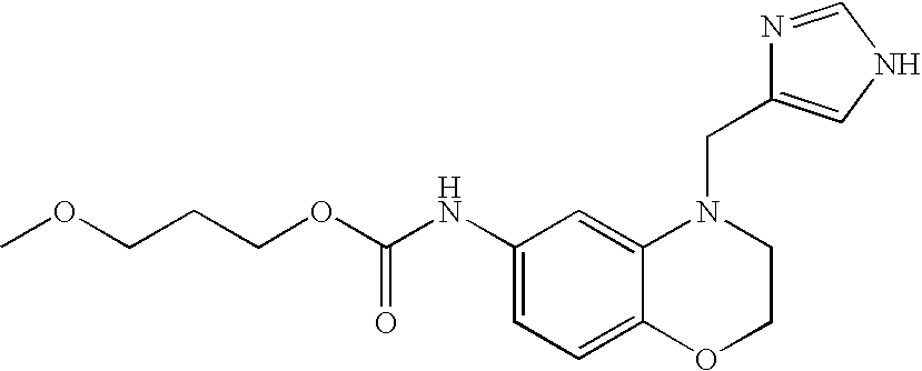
C1(NC(OCCCOC)=O)=CC=C2C(=C1)N(CC1=CNC=N1)CCO2
